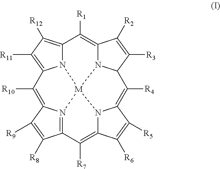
N12C3=C([R12])C([R11])=C1C([R10])=C1N4=C(C([R8])=C1[R9])C([R7])=C1N5C(=C([R4])C6N(C(=C3[R1])C([R2])=C6[R3])[M]245)C([R5])=C1[R6]
